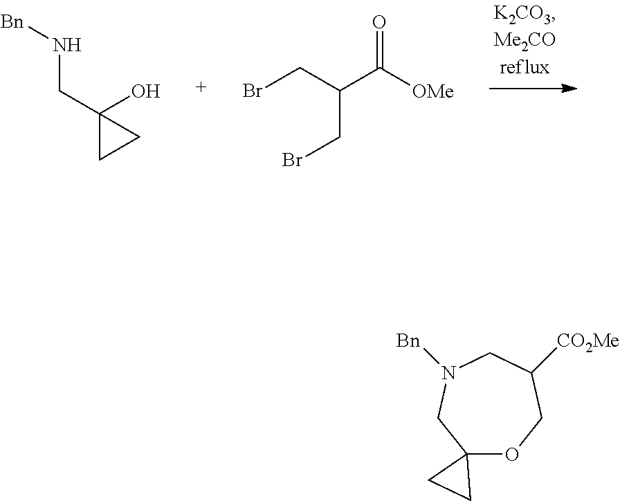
[Bn]NCC1(O)CC1.BrCC(C([OMe])=O)CBr.C12(OCC([CO2Me])CN([Bn])C1)CC2
